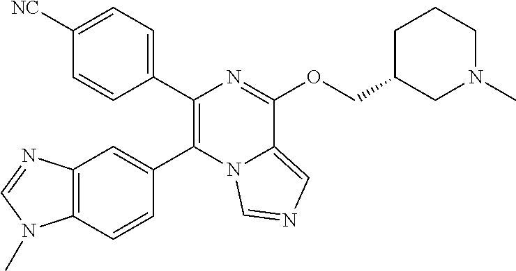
C1(C2=C(C3=CC4=C(C=C3)N(C)C=N4)N3C(=CN=C3)C(OCC3CN(C)CCC3)=N2)=CC=C([NC])C=C1
